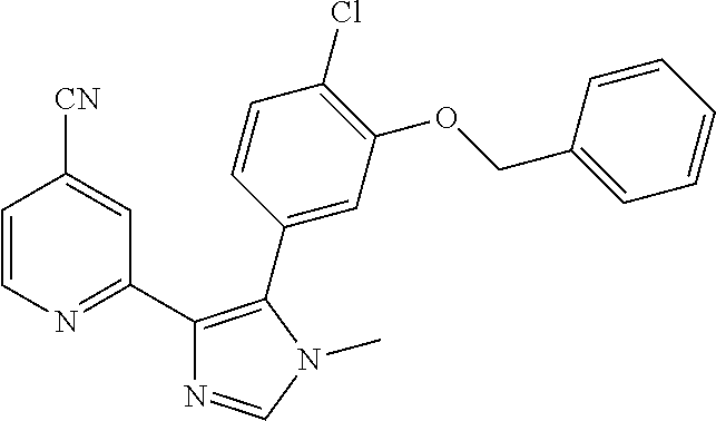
C1(C2=NC=CC([CN])=C2)=C(C2=CC(OCC3=CC=CC=C3)=C(Cl)C=C2)N(C)C=N1
